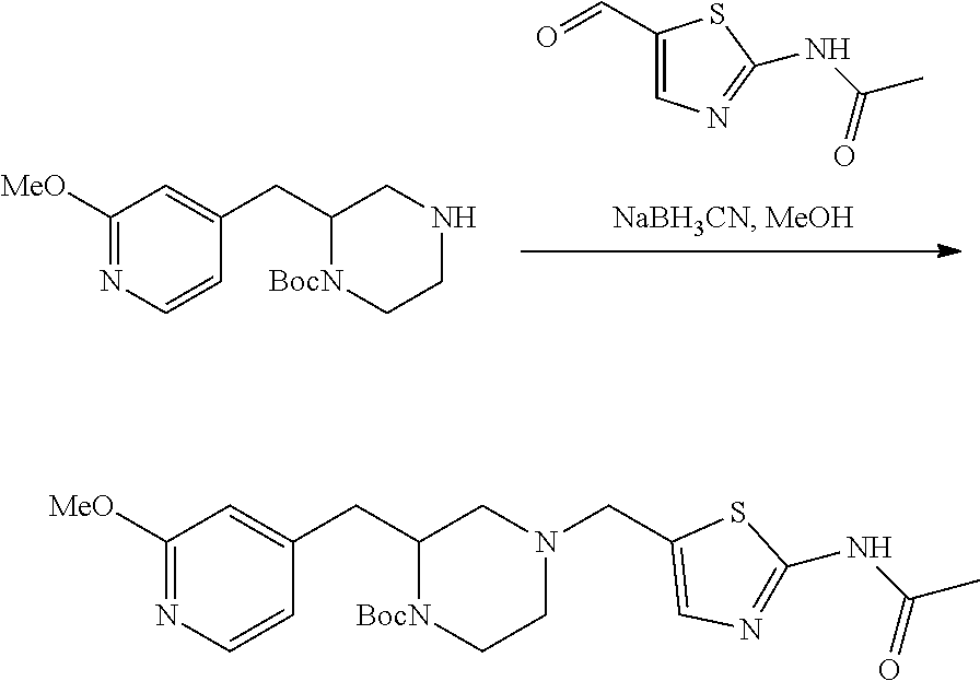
C1(C=O)=CN=C(NC(C)=O)S1.C1([MeO])=NC=CC(CC2[BocN]CCNC2)=C1.C1([MeO])=NC=CC(CC2[BocN]CCN(CC3=CN=C(NC(C)=O)S3)C2)=C1
